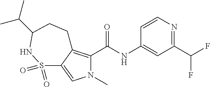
C1=CN=C(C(F)F)C=C1NC(C1=C2C(=CN1C)S(=O)(=O)NC(C(C)C)CC2)=O
